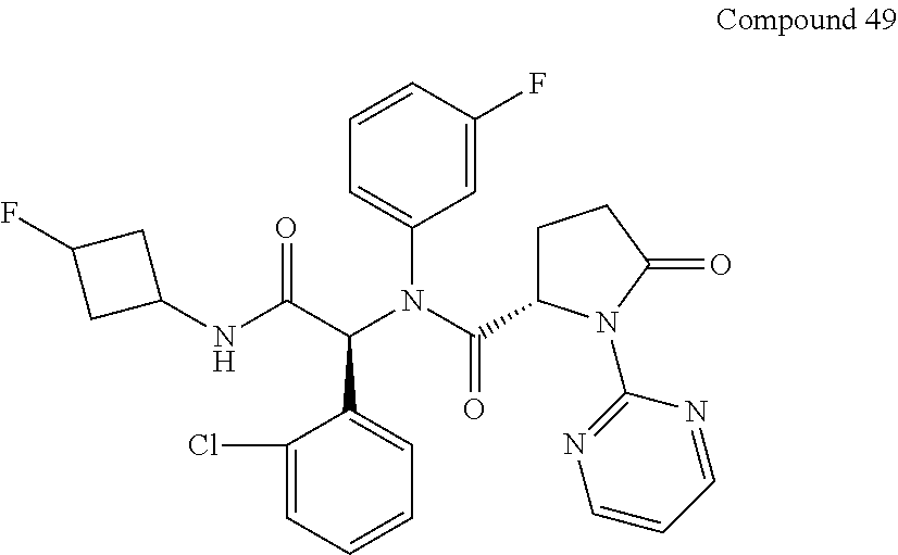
C1(Cl)=CC=CC=C1C(C(NC1CC(F)C1)=O)N(C(C1CCC(=O)N1C1=NC=CC=N1)=O)C1=CC=CC(F)=C1
